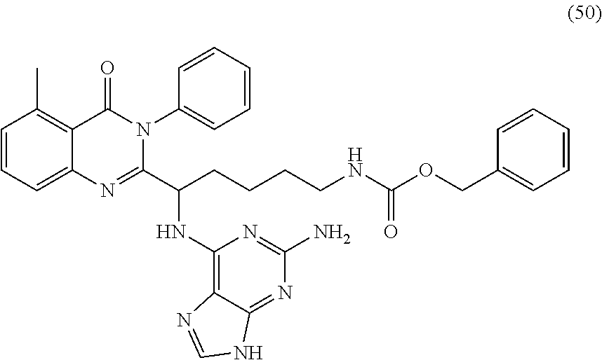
C1=CC=C2C(=C1C)C(=O)N(C1=CC=CC=C1)C(C(NC1=C3C(=NC(N)=N1)NC=N3)CCCCNC(OCC1=CC=CC=C1)=O)=N2
